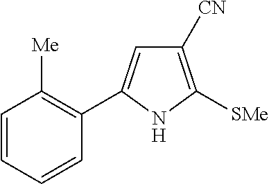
C1([CN])=C([SMe])NC(C2=C([Me])C=CC=C2)=C1
